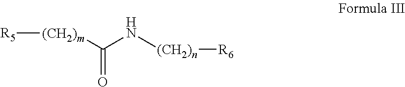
[R5][(CH2)m]C(N[(CH2)n][R6])=O
